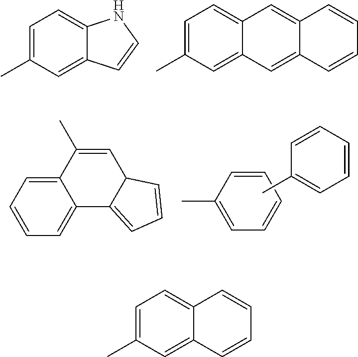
C1=C(C)C=C2C(=C1)NC=C2.C1=C(C)C=C2C(=C1)C=C1C(=C2)C=CC=C1.C1=CC=CC=C1C.CC1=CC=CC=C1.C12=CC=CC=C1C1=CC=CC1C=C2C.C1=C(C)C=C2C(=C1)C=CC=C2
